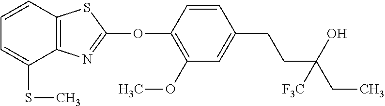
C1(OC2=NC3=C(S2)C=CC=C3SC)=C(OC)C=C(CCC(CC)(O)[F3C])C=C1
